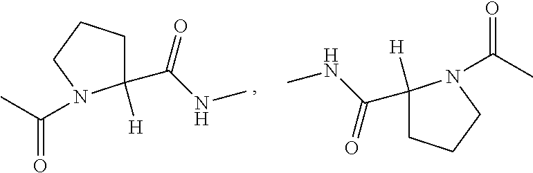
C1(C(NC)=O)([H])CCCN1C(C)=O.C1([H])(C(NC)=O)CCCN1C(C)=O
